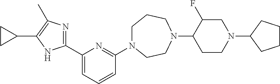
C1(C2=CC=CC(N3CCCN(C4CCN(C5CCCC5)CC4F)CC3)=N2)=NC(C)=C(C2CC2)N1
